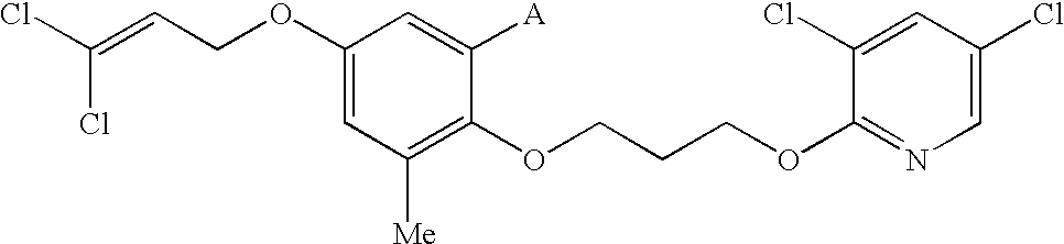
C1(OCC=C(Cl)Cl)=CC([Me])=C(OCCCOC2=NC=C(Cl)C=C2Cl)C([A])=C1
